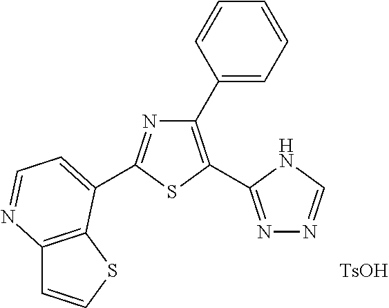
[TsOH].C1(C2=CC=CC=C2)=C(C2=NN=CN2)SC(C2=CC=NC3=C2SC=C3)=N1
